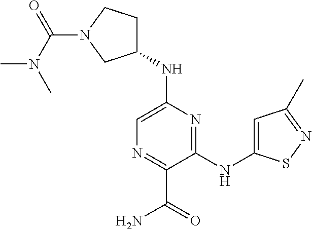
N(C1=CN=C(C(N)=O)C(NC2=CC(C)=NS2)=N1)C1CCN(C(=O)N(C)C)C1
